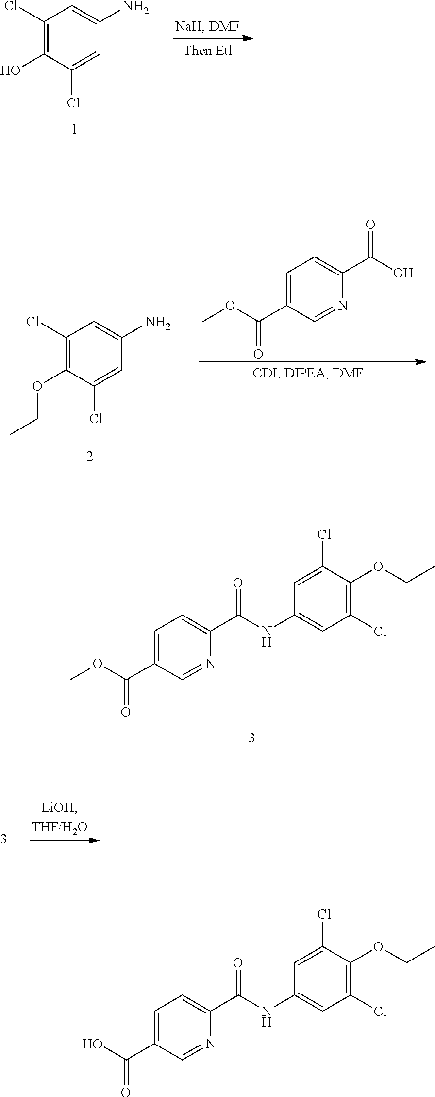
C1=C(C(O)=O)C=NC(C(NC2=CC(Cl)=C(OCC)C(Cl)=C2)=O)=C1.C1(Cl)=C(O)C(Cl)=CC(N)=C1.C1=C(C(OC)=O)C=NC(C(NC2=CC(Cl)=C(OCC)C(Cl)=C2)=O)=C1.C1(Cl)=C(OCC)C(Cl)=CC(N)=C1.C1(C(OC)=O)=CC=C(C(O)=O)N=C1
